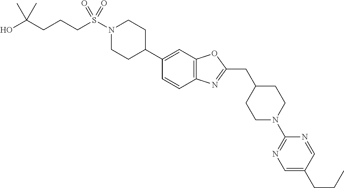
N1(S(=O)(=O)CCCC(O)(C)C)CCC(C2=CC3=C(C=C2)N=C(CC2CCN(C4=NC=C(CCC)C=N4)CC2)O3)CC1
